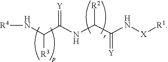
[X](NC(C(NC(C(N[R4])[R3])=[Y])[R2])=[Y])[R1]
